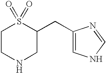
C1CNCC(CC2=CNC=N2)S1(=O)=O
